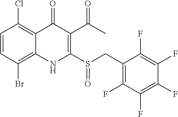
C1=CC(Br)=C2C(=C1Cl)C(=O)C(C(C)=O)=C(S(CC1=C(F)C(F)=C(F)C(F)=C1F)=O)N2
